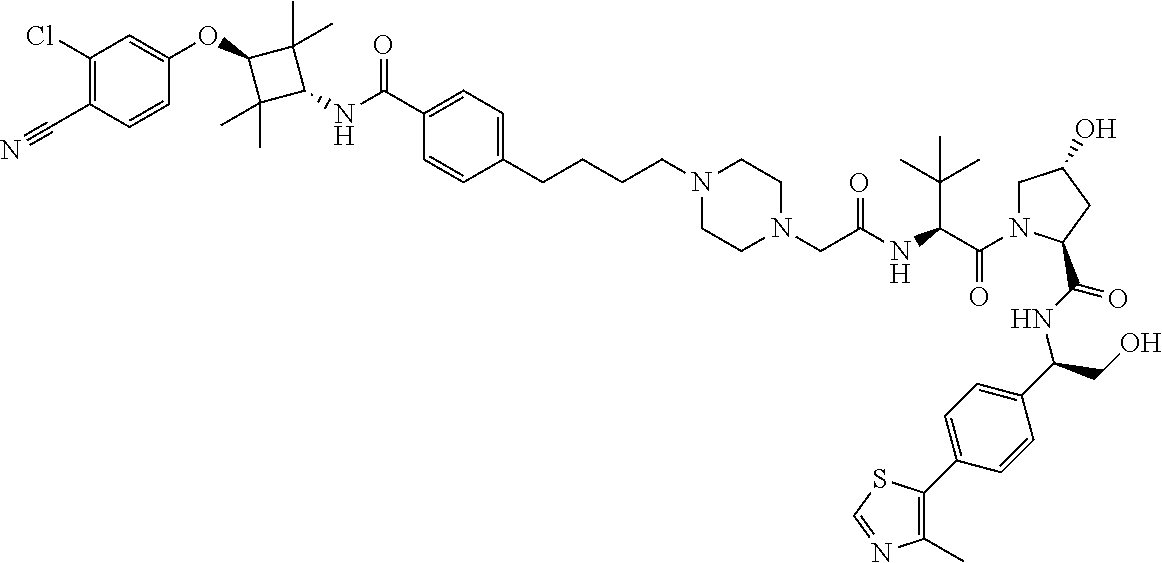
C1(Cl)=C(C#N)C=CC(OC2C(C)(C)C(NC(C3=CC=C(CCCCN4CCN(CC(NC(C(N5CC(O)CC5C(NC(C5=CC=C(C6=C(C)N=CS6)C=C5)CO)=O)=O)C(C)(C)C)=O)CC4)C=C3)=O)C2(C)C)=C1
